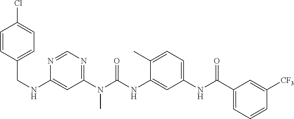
C(NC1=CC(N(C(NC2=CC(NC(C3=CC=CC([CF3])=C3)=O)=CC=C2C)=O)C)=NC=N1)C1=CC=C(Cl)C=C1
